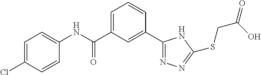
C1=C(C(NC2=CC=C(Cl)C=C2)=O)C=C(C2=NN=C(SCC(=O)O)N2)C=C1
